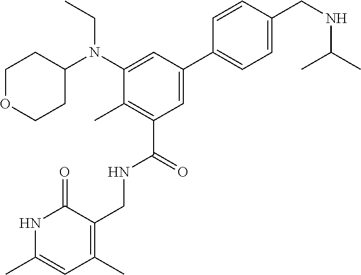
N1C(C)=CC(C)=C(CNC(C2=C(C)C(N(C3CCOCC3)CC)=CC(C3=CC=C(CNC(C)C)C=C3)=C2)=O)C1=O
